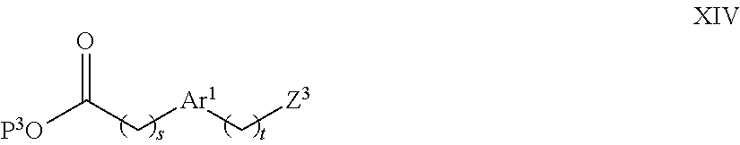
[P3O]C(C[Ar1]C[Z3])=O
